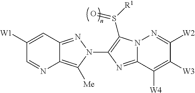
C1([W1])=CC2=NN(C3=C(S([R1])=O)N4C(=N3)C([W4])=C([W3])C([W2])=N4)C([Me])=C2N=C1
